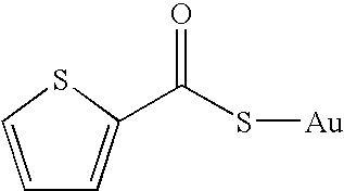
C1=CSC(C(S[Au])=O)=C1
